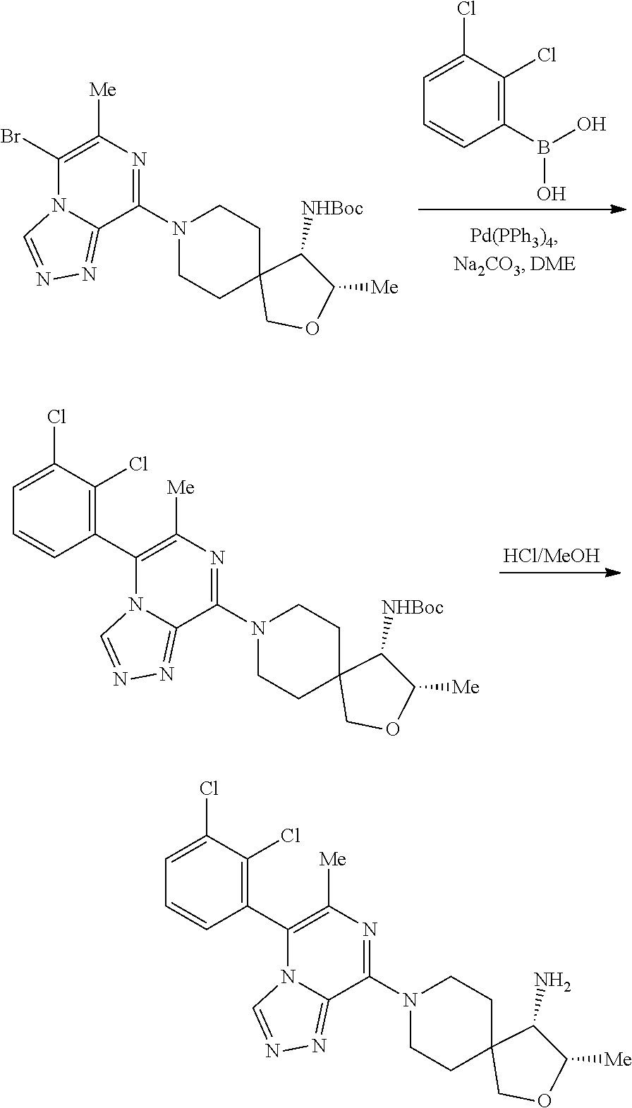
C1(Cl)=CC=CC(B(O)O)=C1Cl.C1(N2CCC3(CC2)C([NHBoc])C([Me])OC3)=NC([Me])=C(Br)N2C1=NN=C2.[HCl/MeOH].C1(N2CCC3(CC2)C([NHBoc])C([Me])OC3)=NC([Me])=C(C2=C(Cl)C(Cl)=CC=C2)N2C1=NN=C2.C1(N2CCC3(CC2)C(N)C([Me])OC3)=NC([Me])=C(C2=C(Cl)C(Cl)=CC=C2)N2C1=NN=C2
